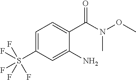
C1=C(S(F)(F)(F)(F)F)C=C(N)C(C(N(OC)C)=O)=C1
